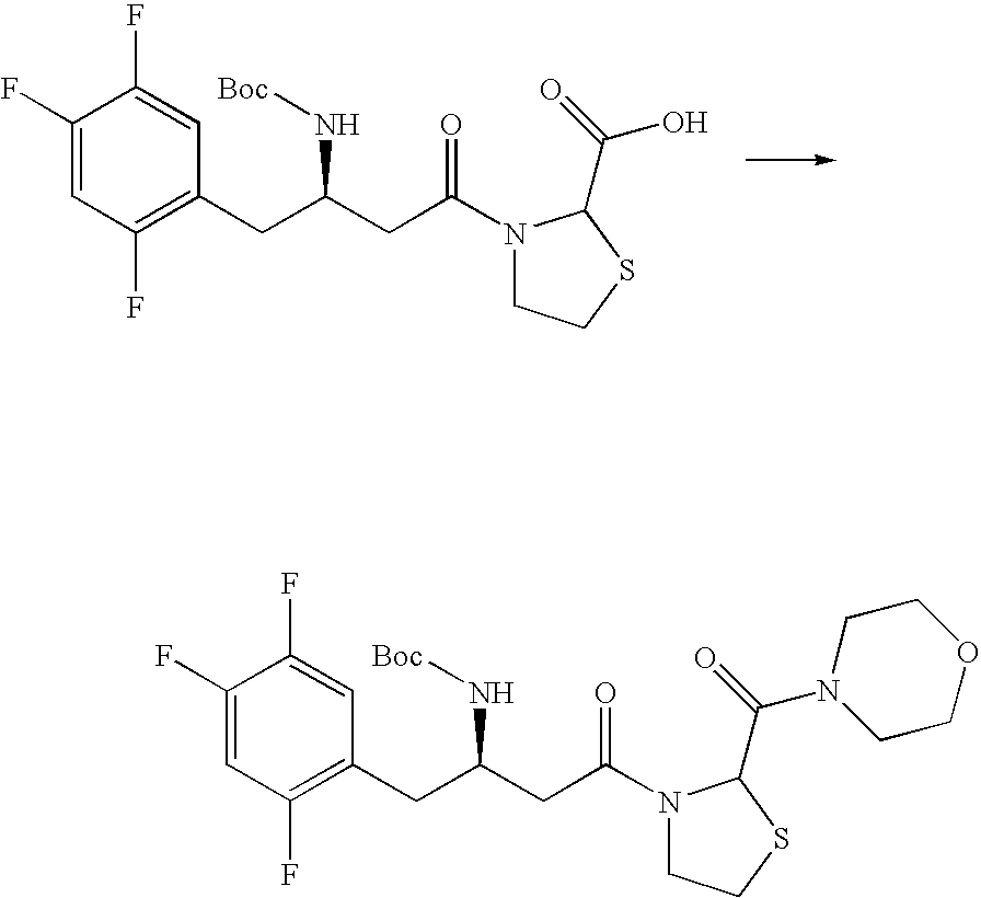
C1=C(F)C(F)=CC(CC(N[Boc])CC(=O)N2CCSC2C(=O)O)=C1F.C1=C(F)C(F)=CC(CC(N[Boc])CC(=O)N2CCSC2C(=O)N2CCOCC2)=C1F
